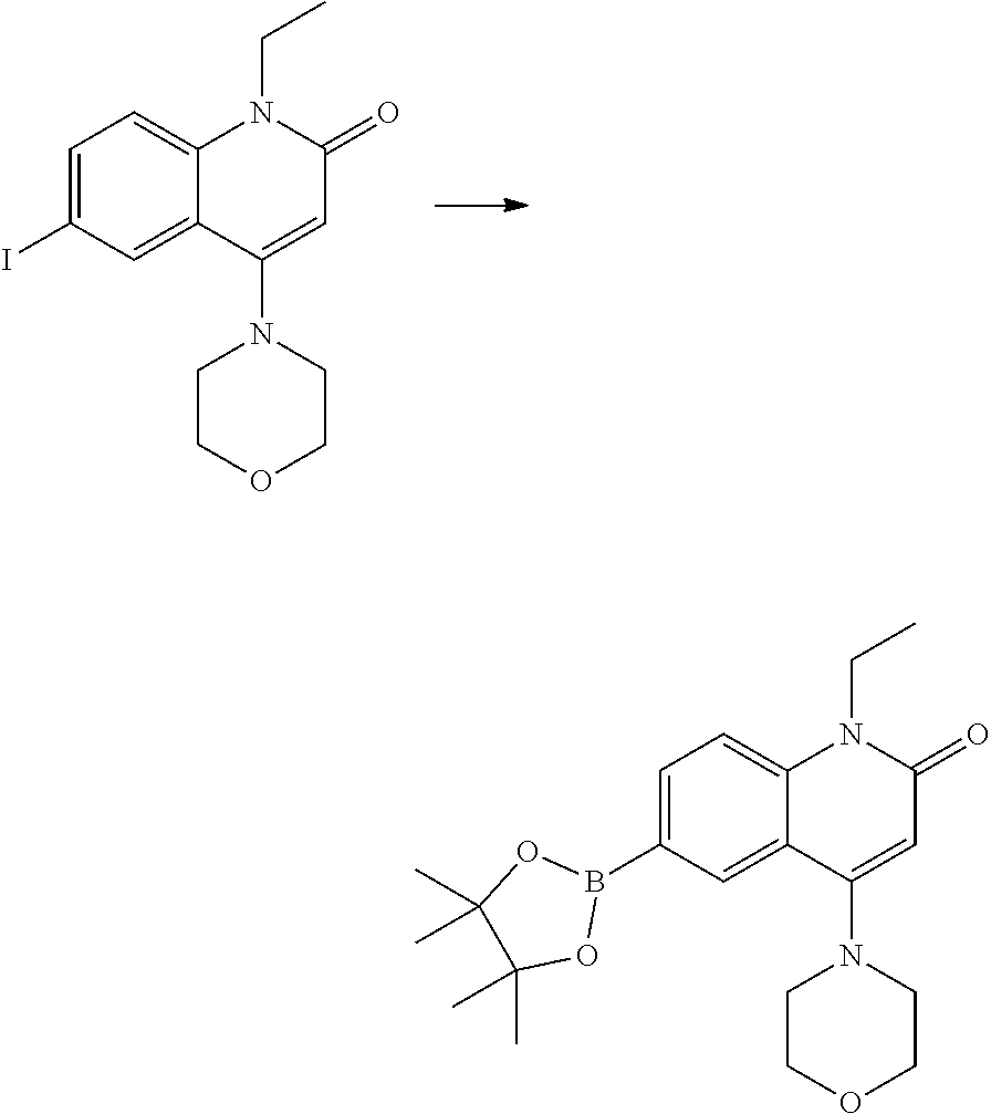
C1=C(I)C=C2C(=C1)N(CC)C(=O)C=C2N1CCOCC1.C1=C(B2OC(C)(C)C(C)(C)O2)C=C2C(=C1)N(CC)C(=O)C=C2N1CCOCC1
